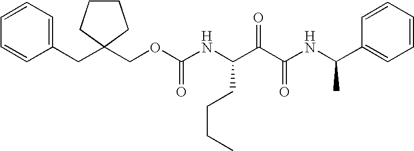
C(OC(NC(C(C(NC(C1=CC=CC=C1)C)=O)=O)CCCC)=O)C1(CC2=CC=CC=C2)CCCC1
